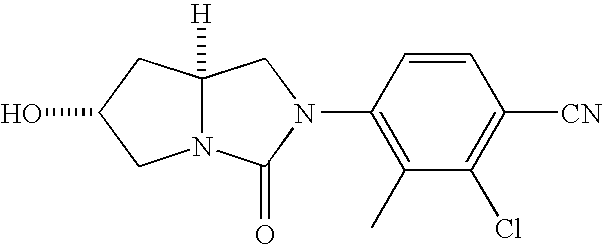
OC1CC2([H])N(C(=O)N(C3=C(C)C(Cl)=C([CN])C=C3)C2)C1
